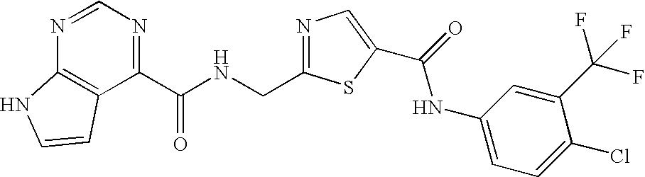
N1=CN=C(C(NCC2=NC=C(C(=O)NC3=CC=C(Cl)C(C(F)(F)F)=C3)S2)=O)C2=C1NC=C2
